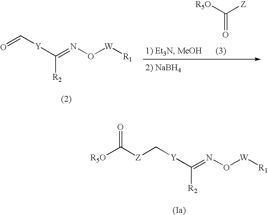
[Y](C(=NO[W][R1])[R2])C=O.C(=O)([R5O])[Z].[Y](C(=NO[W][R1])[R2])C[Z]C([R5O])=O
